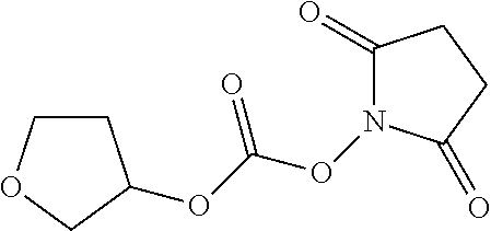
C1COCC1OC(ON1C(=O)CCC1=O)=O
